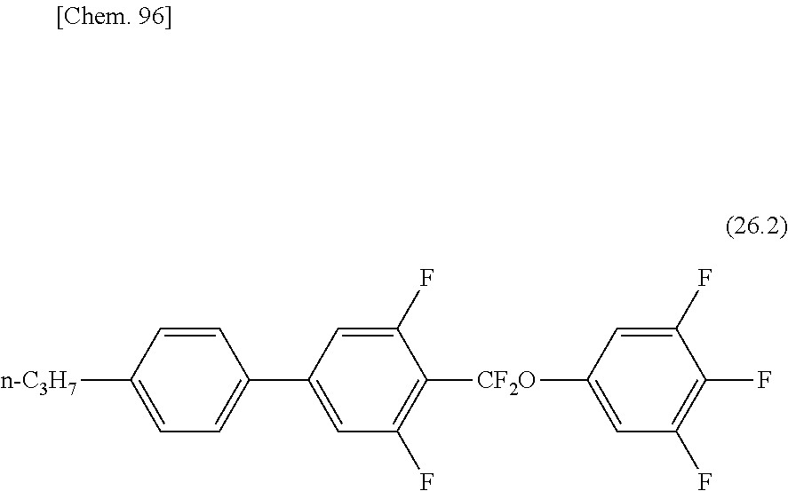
C1=CC([n-C3H7])=CC=C1C1=CC(F)=C([CF2O]C2=CC(F)=C(F)C(F)=C2)C(F)=C1
